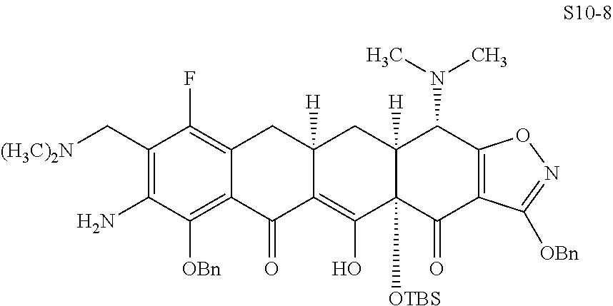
C12=C([OBn])C(N)=C(C[(H3C)2N])C(F)=C1CC1([H])C(=C(O)C3([OTBS])C([H])(C1)C(N(C)C)C1=C(C3=O)C([OBn])=NO1)C2=O
